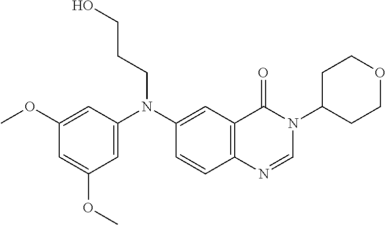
C1=C(N(C2=CC3=C(C=C2)N=CN(C2CCOCC2)C3=O)CCCO)C=C(OC)C=C1OC
